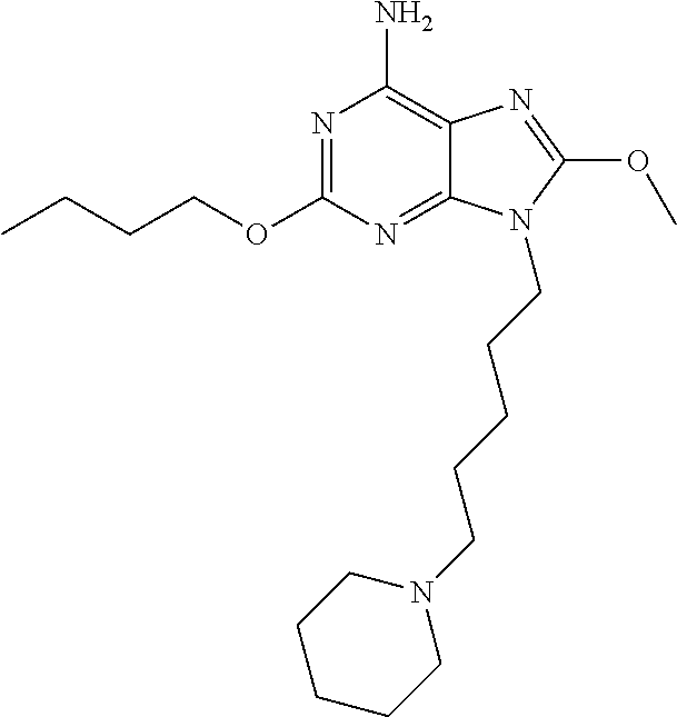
CCCCOC1=NC(N)=C2C(=N1)N(CCCCCN1CCCCC1)C(OC)=N2
